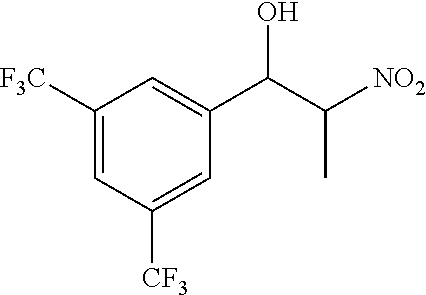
C1([F3C])=CC([CF3])=CC(C(C([NO2])C)O)=C1
